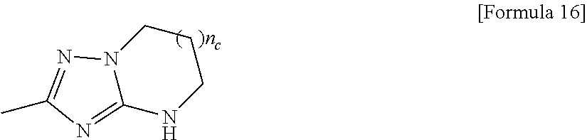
N12C(=NC(C)=N1)NCCC2
